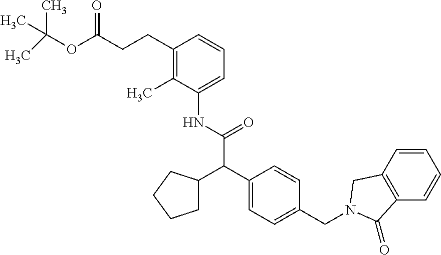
C1(C(C(NC2=CC=CC(CCC(OC(C)(C)C)=O)=C2C)=O)C2CCCC2)=CC=C(CN2CC3=C(C=CC=C3)C2=O)C=C1
